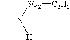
CN([SO2][C2H5])[H]
